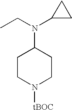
CCN(C1CC1)C1CCN([tBOC])CC1
